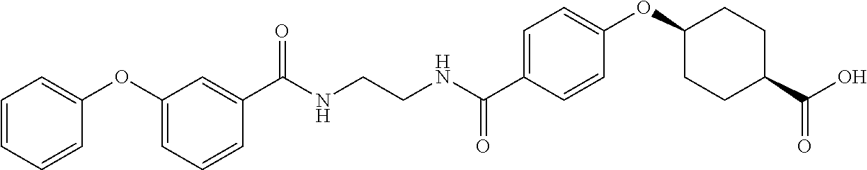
C1(C(NCCNC(C2=CC=C(OC3CCC(C(O)=O)CC3)C=C2)=O)=O)=CC(OC2=CC=CC=C2)=CC=C1
